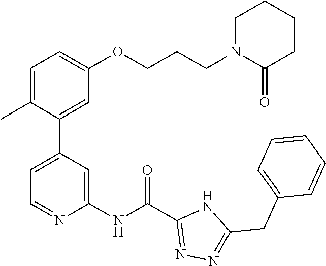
C1N(CCCOC2=CC=C(C)C(C3=CC=NC(NC(C4=NN=C(CC5=CC=CC=C5)N4)=O)=C3)=C2)C(=O)CCC1
